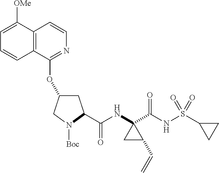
C12=C(C(OC3CC(C(NC4(C(NS(C5CC5)(=O)=O)=O)CC4C=C)=O)N([Boc])C3)=NC=C1)C=CC=C2[OMe]
